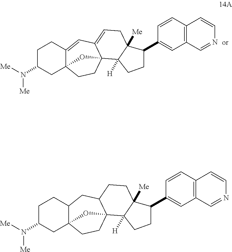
N(C1CC23C(CC1)CC1C(CC2)(C2([H])C([Me])(CC1)C(C1=CC4=C(C=C1)C=CN=C4)CC2)O3)([Me])[Me].N(C1CC23C(=CC4=CCC5([Me])C([H])(C4(CC2)O3)CCC5C2=CC3=C(C=C2)C=CN=C3)CC1)([Me])[Me]
